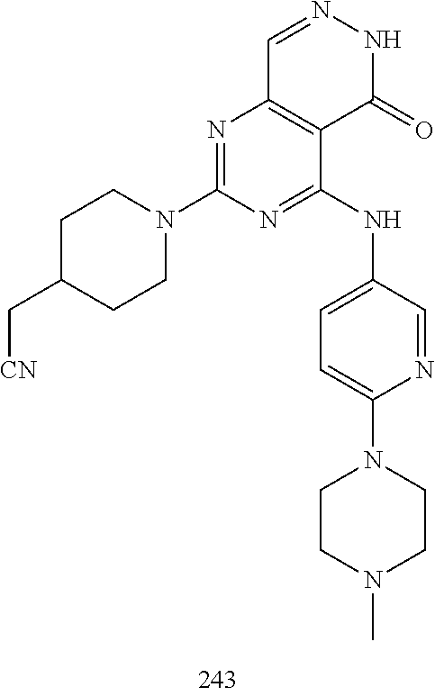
C1=NNC(=O)C2=C1N=C(N1CCC(C[CN])CC1)N=C2NC1=CC=C(N2CCN(C)CC2)N=C1
